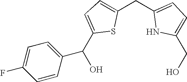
C(C1=CC=C(CC2=CC=C(CO)N2)S1)(O)C1=CC=C(F)C=C1
